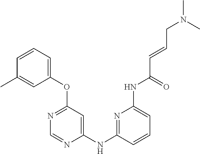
C1=CC=C(OC2=NC=NC(NC3=NC(NC(C=CCN(C)C)=O)=CC=C3)=C2)C=C1C
